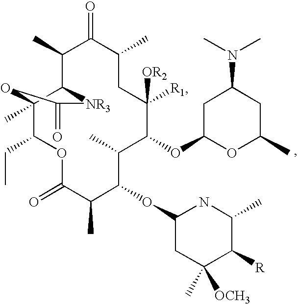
C12(C)C(CC)OC(=O)C(C)C(OC3CC([OCH3])(C)C([R])C(C)N3)C(C)C(OC3OC(C)CC(N(C)C)C3)C([OR2])([R1])CC(C)C(=O)C(C)C1[NR3]C(=O)O2
